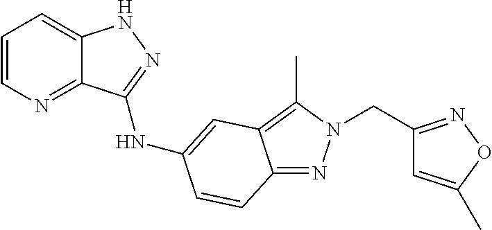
C1=CN=C2C(=C1)NN=C2NC1=CC2=C(C)N(CC3=NOC(C)=C3)N=C2C=C1
